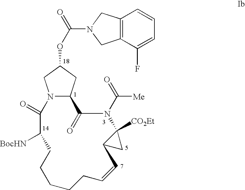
N12C(CC(OC(=O)N3CC4=C(C3)C=CC=C4F)C1)C(=O)N(C(=O)[Me])C1([CO2Et])C(C1)C=CCCCCCC([BocHN])C2=O
